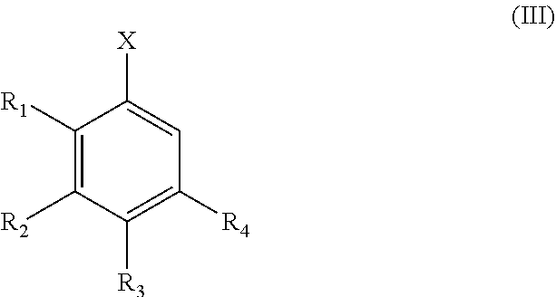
C1([R1])=C([R2])C([R3])=C([R4])C=C1[X]
